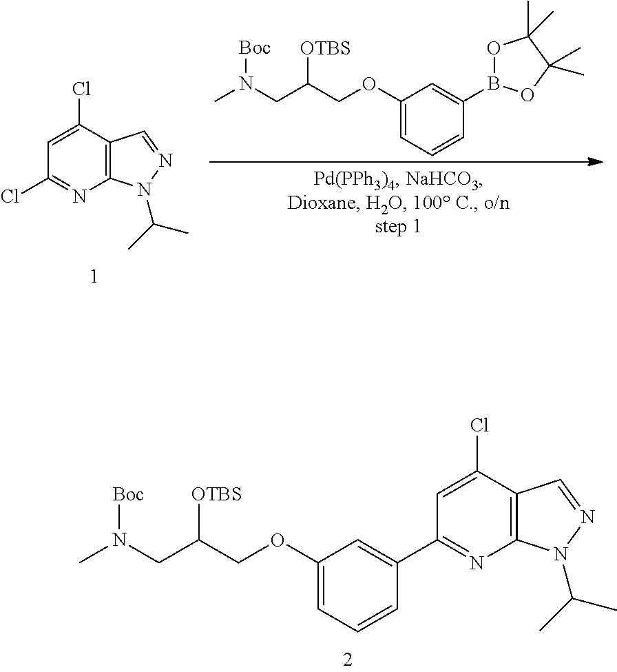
CN(CC(COC1=CC=CC(C2=NC3=C(C(Cl)=C2)C=NN3C(C)C)=C1)[OTBS])[Boc].C12=C(C(Cl)=CC(Cl)=N1)C=NN2C(C)C.CN(CC(COC1=CC=CC(B2OC(C)(C)C(C)(C)O2)=C1)[OTBS])[Boc]
